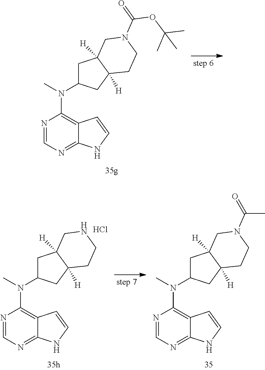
N1=CN=C2C(=C1N(C1CC3([H])C([H])(C1)CCN(C(OC(C)(C)C)=O)C3)C)C=CN2.N1=CN=C2C(=C1N(C1CC3([H])C([H])(C1)CCNC3)C)C=CN2.Cl.N1=CN=C2C(=C1N(C1CC3([H])C([H])(C1)CCN(C(C)=O)C3)C)C=CN2
